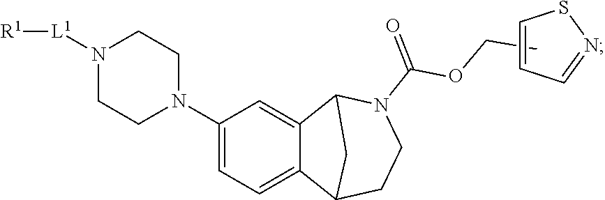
C(C)OC(N1CCC2C3=CC=C(N4CCN([L1][R1])CC4)C=C3C1C2)=O.C1=CC=NS1
